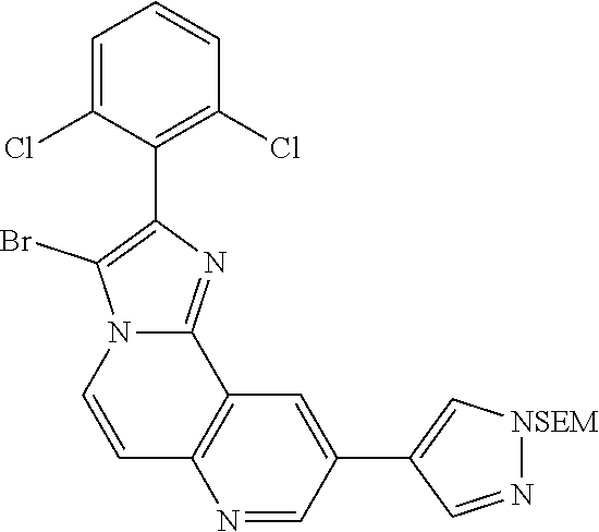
[NSEM]1N=CC(C2=CC3=C(C=CN4C3=NC(C3=C(Cl)C=CC=C3Cl)=C4Br)N=C2)=C1
